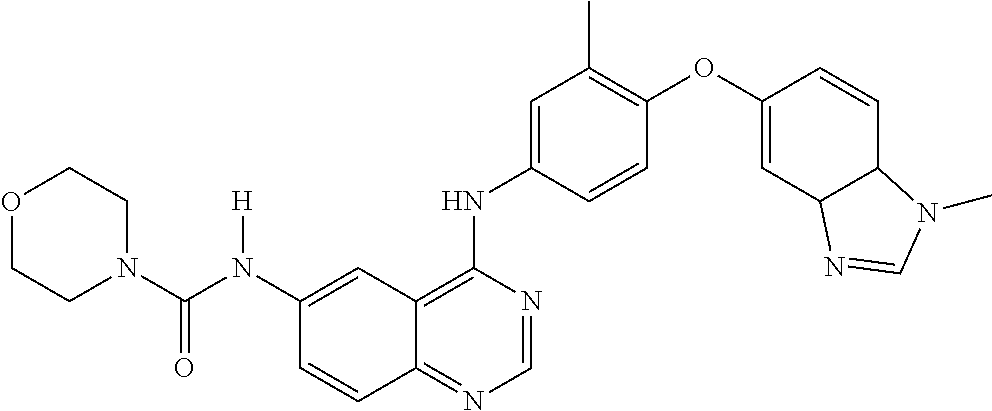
C12=NC=NC(NC3=CC(C)=C(OC4=CC5C(C=C4)N(C)C=N5)C=C3)=C1C=C(N(C(N1CCOCC1)=O)[H])C=C2
